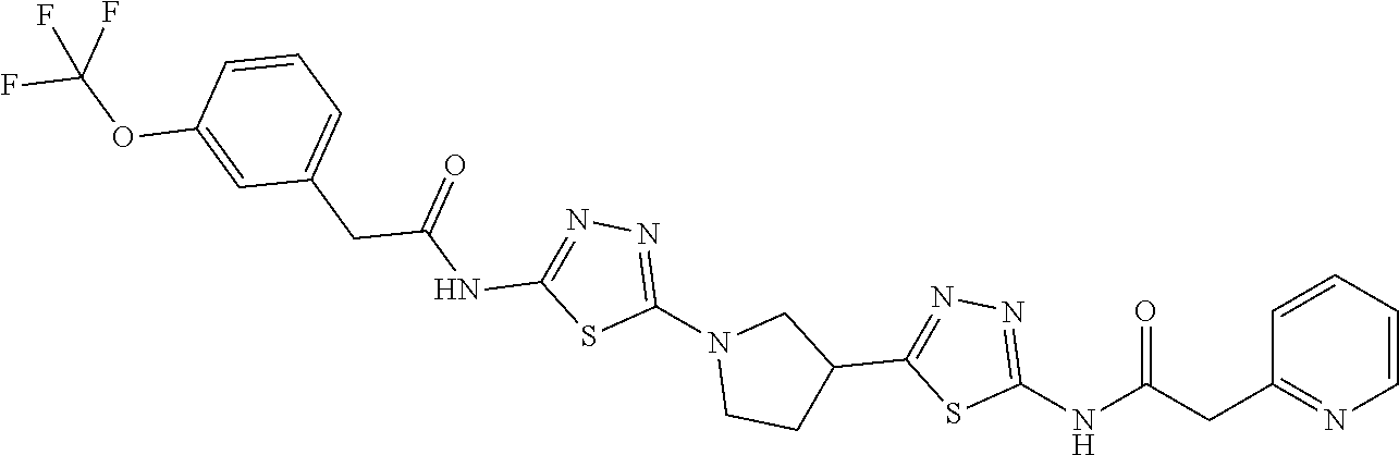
O=C(CC1=NC=CC=C1)NC1=NN=C(C2CN(C3=NN=C(NC(CC4=CC=CC(OC(F)(F)F)=C4)=O)S3)CC2)S1
